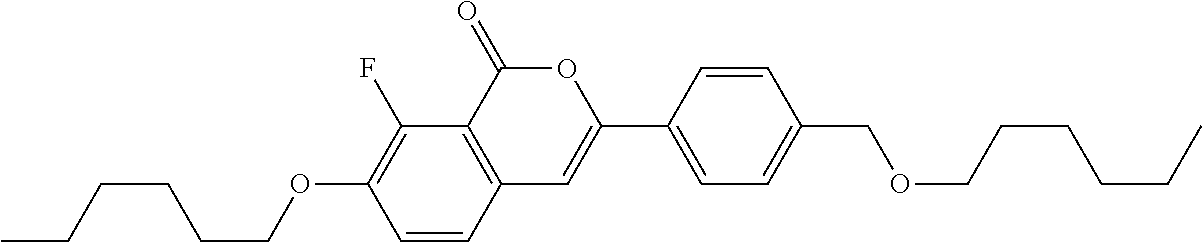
C1=CC2=C(C(F)=C1OCCCCCC)C(=O)OC(C1=CC=C(COCCCCCC)C=C1)=C2
